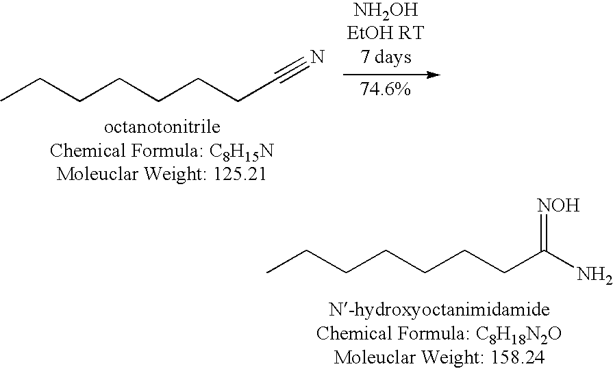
C(C#N)CCCCCC.C(C(=[NOH])N)CCCCCC
